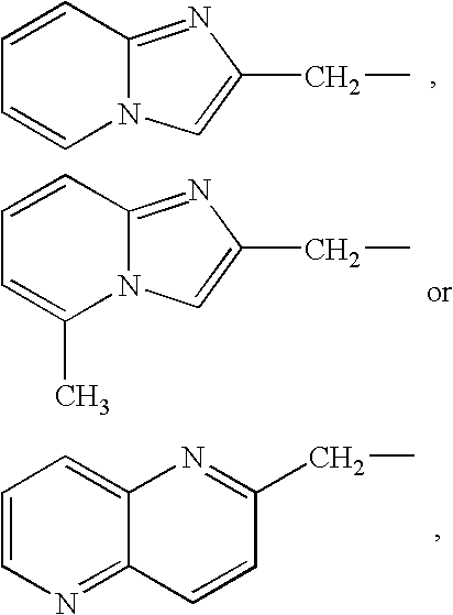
C1=CC2=NC(CC)=CN2C=C1.C1=CC2=NC(CC)=CN2C(C)=C1.C1=CN=C2C(=C1)N=C(CC)C=C2
